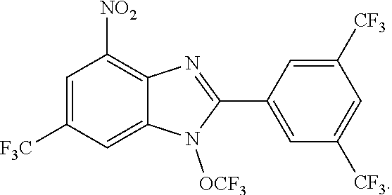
[CF3]C1=CC([CF3])=CC(C2=NC3=C([NO2])C=C([F3C])C=C3N2[OCF3])=C1
